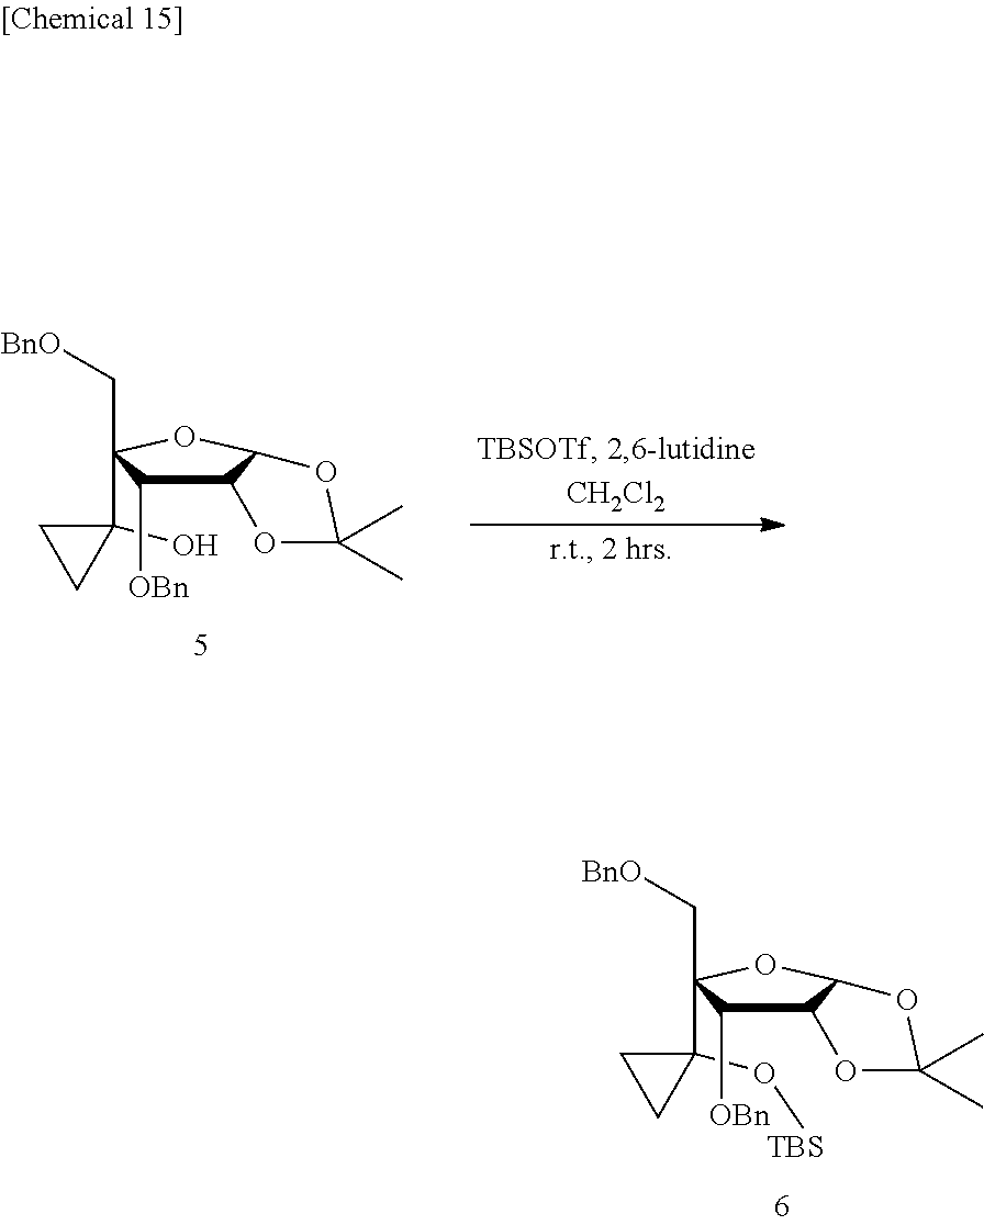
C1(C2(C[BnO])C([OBn])C3C(O2)OC(C)(C)O3)(O)CC1.C1(C2(C[BnO])C([OBn])C3C(O2)OC(C)(C)O3)(O[TBS])CC1
